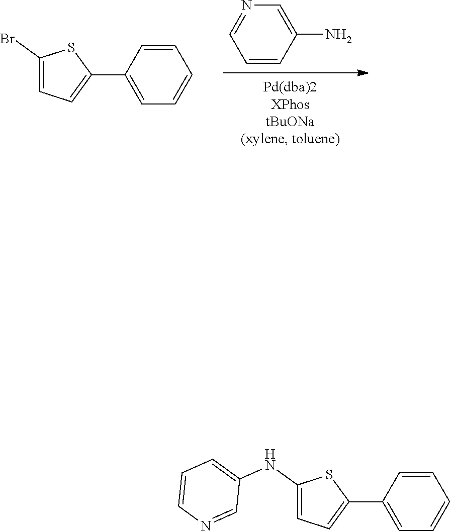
C1=NC=C(N)C=C1.C1(C2=CC=CC=C2)=CC=C(Br)S1.C1(C2=CC=CC=C2)=CC=C(NC2=CC=CN=C2)S1
